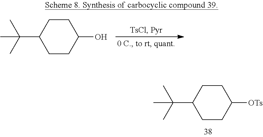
C1CC([OTs])CCC1C(C)(C)C.C1CC(O)CCC1C(C)(C)C
